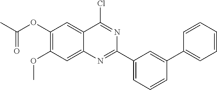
C1(C2=CC(C3=NC4=CC(OC)=C(OC(=O)C)C=C4C(Cl)=N3)=CC=C2)=CC=CC=C1
